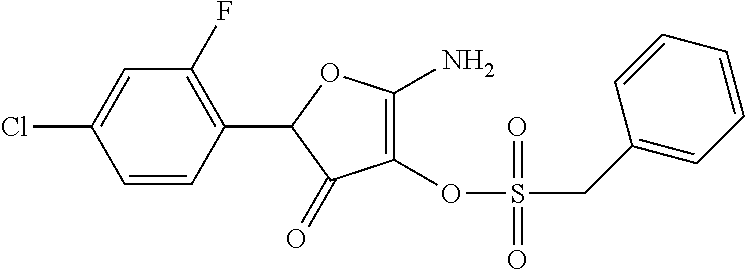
C1(OS(=O)(CC2=CC=CC=C2)=O)=C(N)OC(C2=C(F)C=C(Cl)C=C2)C1=O
